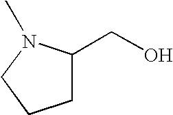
C1C(CO)N(C)CC1
